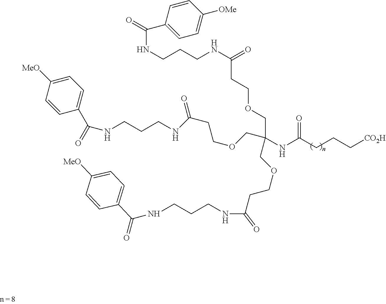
N(CCCNC(CCOCC(NC(CCC[CO2H])=O)(COCCC(NCCCNC(=O)C1=CC=C([MeO])C=C1)=O)COCCC(NCCCNC(=O)C1=CC=C([MeO])C=C1)=O)=O)C(C1=CC=C([OMe])C=C1)=O
